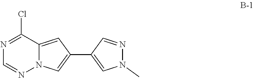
N1=CC(C2=CN3N=CN=C(Cl)C3=C2)=CN1C
